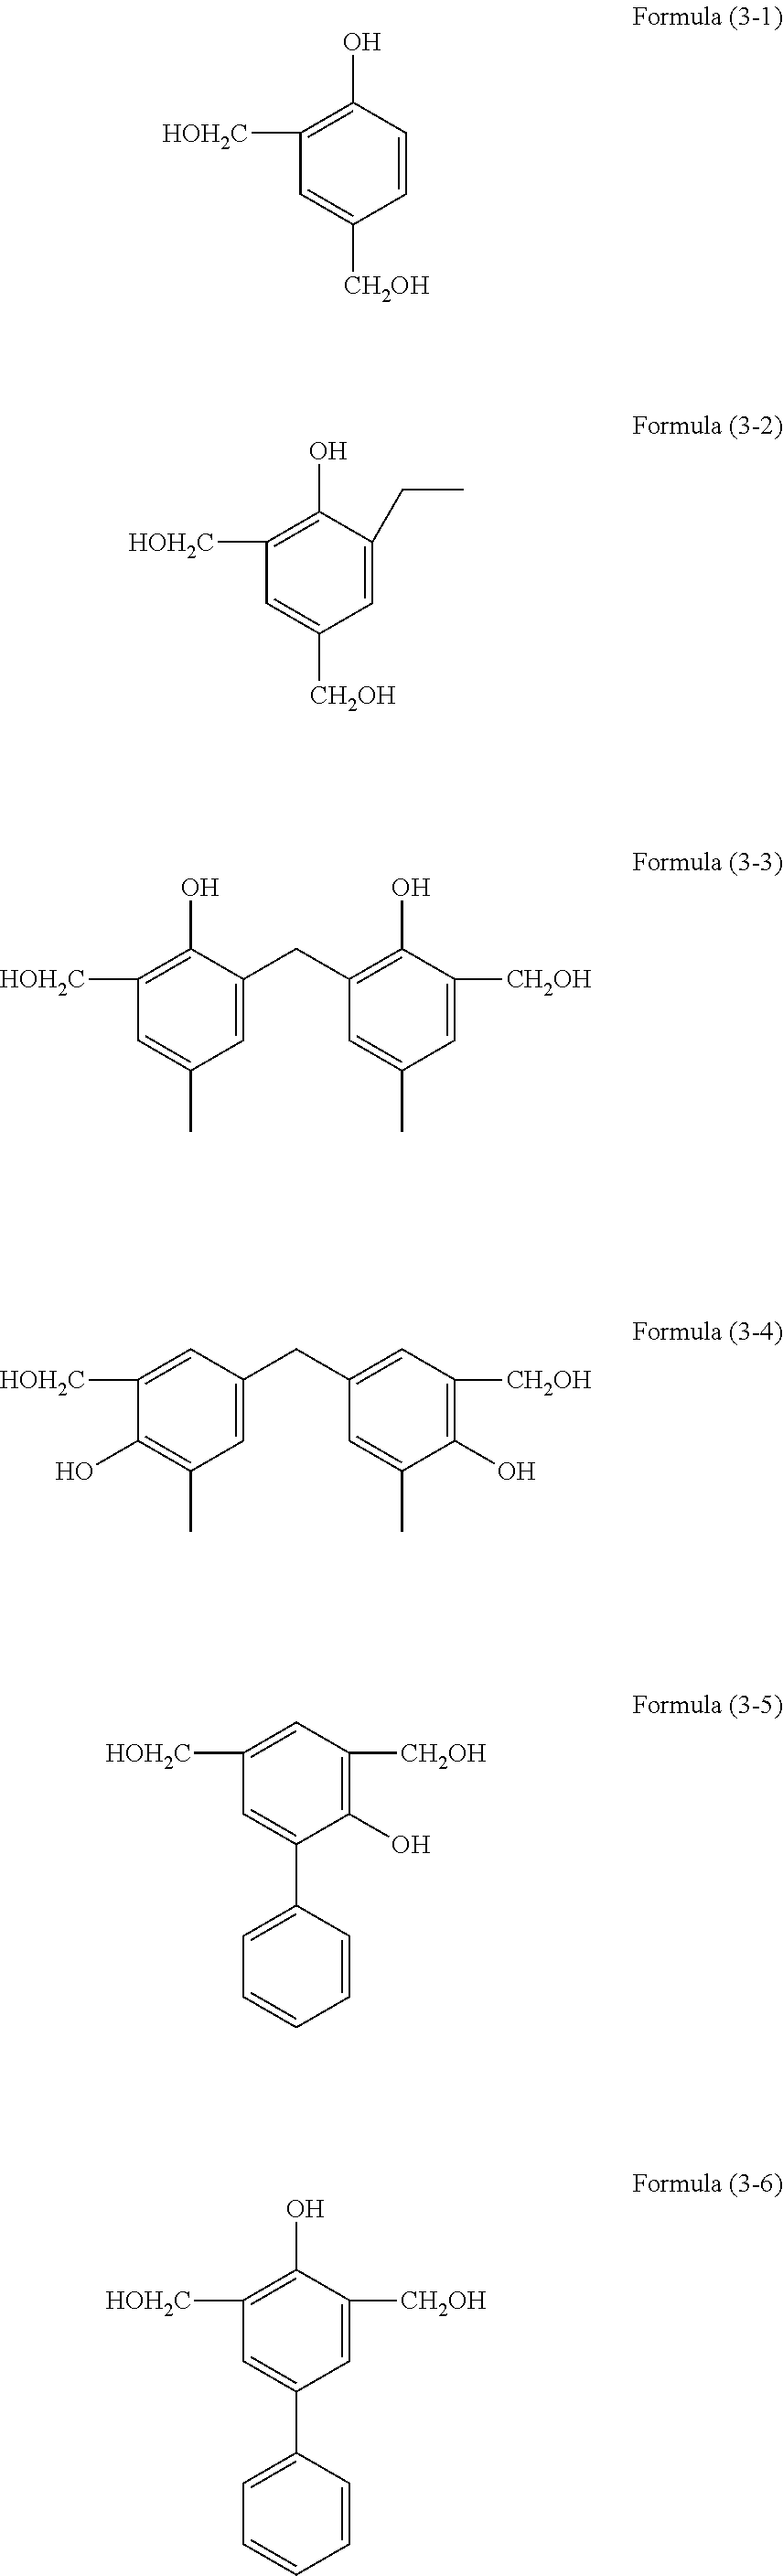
C1=CC(O)=C([HOH2C])C=C1[CH2OH].C1=C(CC)C(O)=C([HOH2C])C=C1[CH2OH].C1=C(CC2=C(O)C([CH2OH])=CC(C)=C2)C(O)=C([HOH2C])C=C1C.C1=C(CC2=CC([CH2OH])=C(O)C(C)=C2)C=C([HOH2C])C(O)=C1C.C1(O)=C([CH2OH])C=C([HOH2C])C=C1C1=CC=CC=C1.C1=C([CH2OH])C(O)=C([HOH2C])C=C1C1=CC=CC=C1
